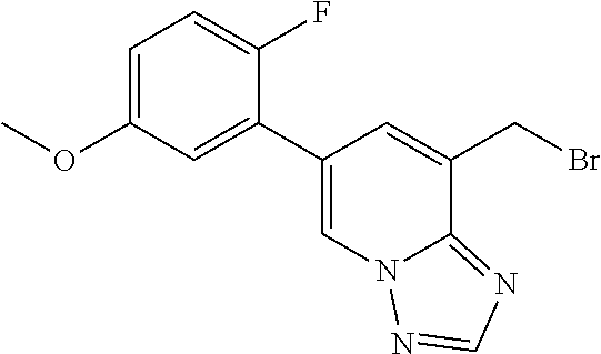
C1=C(OC)C=C(C2=CN3C(=NC=N3)C(CBr)=C2)C(F)=C1
